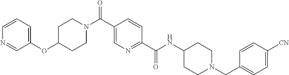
C1CN(C(C2=CN=C(C(=O)NC3CCN(CC4=CC=C([CN])C=C4)CC3)C=C2)=O)CCC1OC1=CC=CN=C1
